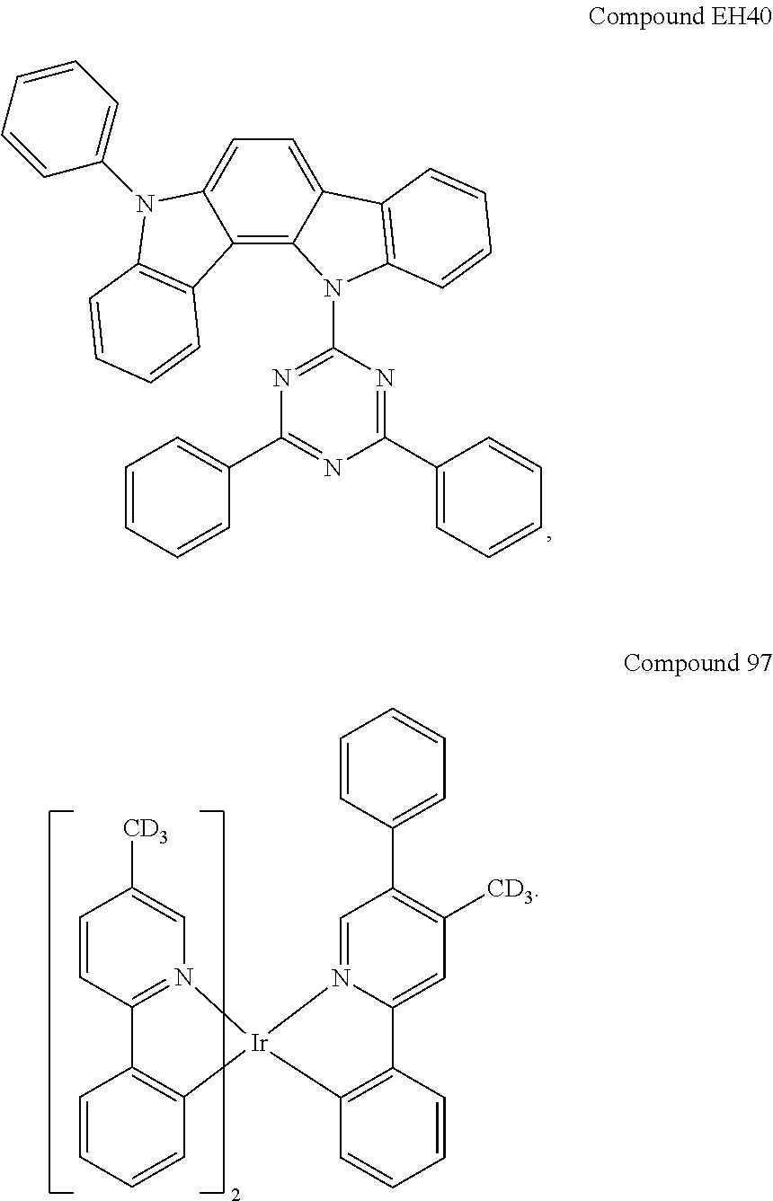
C1(C2=CC=CC=C2)=NC(N2C3=C4C(=CC=C3C3=C2C=CC=C3)N(C2=CC=CC=C2)C2=C4C=CC=C2)=NC(C2=CC=CC=C2)=N1.C1=CC2=N(C=C1[CD3])[Ir]1(C3=C2C=CC=C3)N2=CC(C3=CC=CC=C3)=C([CD3])C=C2C2=C1C=CC=C2
